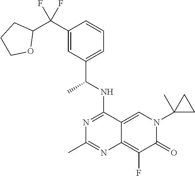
C1(C(C2CCCO2)(F)F)=CC(C(NC2=NC(C)=NC3=C(F)C(=O)N(C4(C)CC4)C=C23)C)=CC=C1
